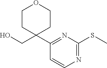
OCC1(C2=NC(SC)=NC=C2)CCOCC1
